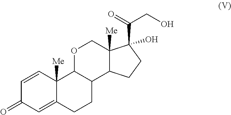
C1=CC2([Me])C(=CC1=O)CCC1C2OCC2([Me])C1CCC2(C(=O)CO)O
